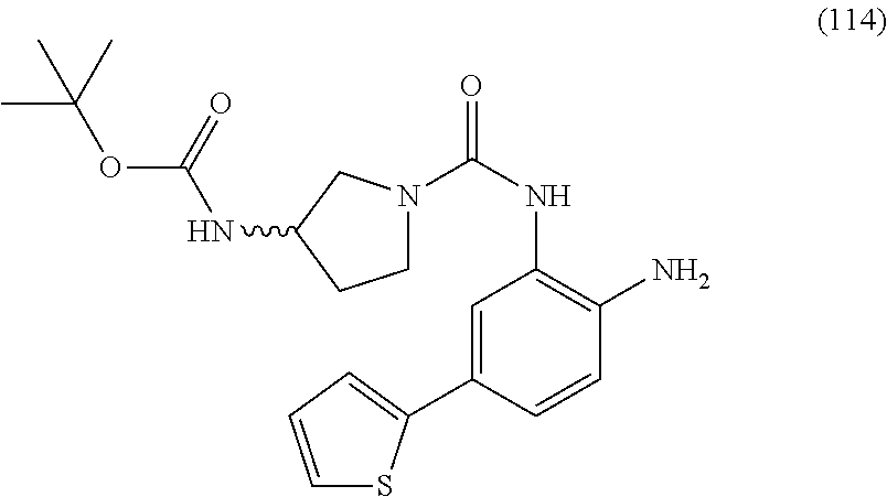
C1=CC=C(C2=CC(NC(=O)N3CCC(NC(=O)OC(C)(C)C)C3)=C(N)C=C2)S1
